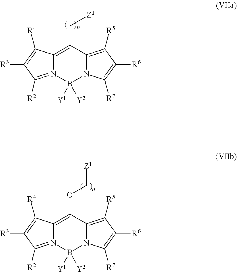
C12=C(C[Z1])C3=C([R5])C([R6])=C([R7])N3B([Y1])([Y2])N1=C([R2])C([R3])=C2[R4].C12=C(OC[Z1])C3=C([R5])C([R6])=C([R7])N3B([Y1])([Y2])N1=C([R2])C([R3])=C2[R4]
